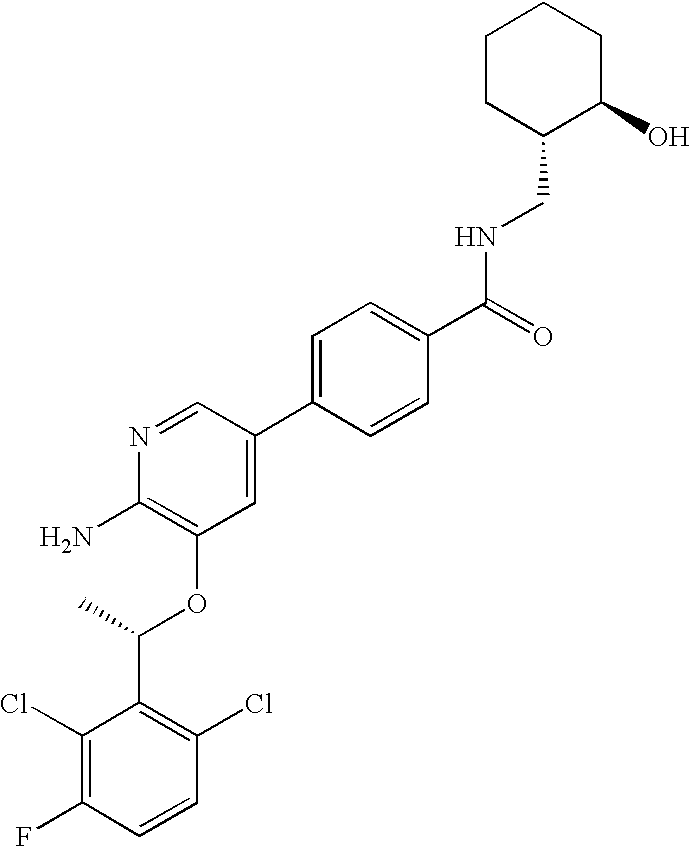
C1(Cl)=C(F)C=CC(Cl)=C1C(C)OC1=C(N)N=CC(C2=CC=C(C(=O)NCC3C(O)CCCC3)C=C2)=C1
